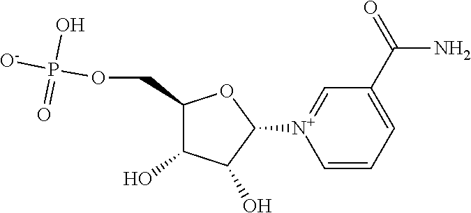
C1=CC=C(C(=O)N)C=[N+]1C1OC(COP(O)(=O)[O-])C(O)C1O
